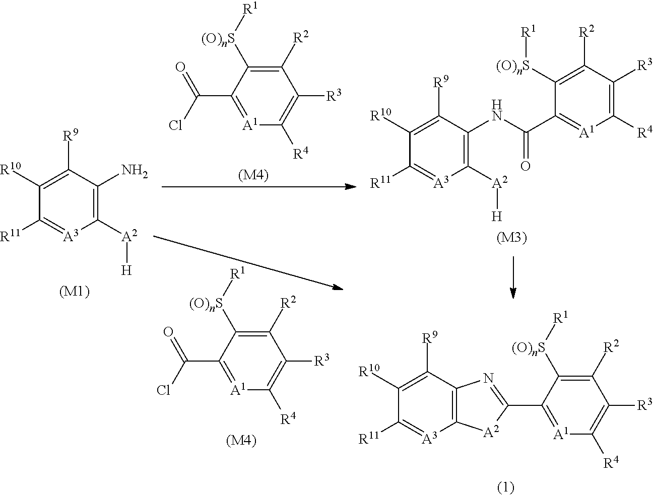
[(M4)].C1([R2])=C([(O)nS][R1])C(C(=O)Cl)=[A1]C([R4])=C1[R3].[(M4)].C1([R2])=C([(O)nS][R1])C(C(=O)Cl)=[A1]C([R4])=C1[R3].[R9]C1=C([R10])C([R11])=[A3]C([A2][H])=C1N.[(M1)].[R9]C1=C([R10])C([R11])=[A3]C([A2][H])=C1NC(C1=[A1]C([R4])=C([R3])C([R2])=C1[(O)nS][R1])=O.[(M3)].C12=C(C([R9])=C([R10])C([R11])=[A3]1)N=C(C1=[A1]C([R4])=C([R3])C([R2])=C1[(O)nS][R1])[A2]2
